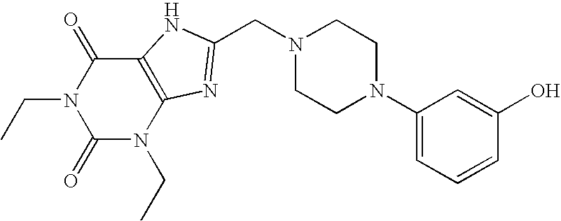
C1(=O)N(CC)C2=C(C(=O)N1CC)NC(CN1CCN(C3=CC=CC(O)=C3)CC1)=N2
